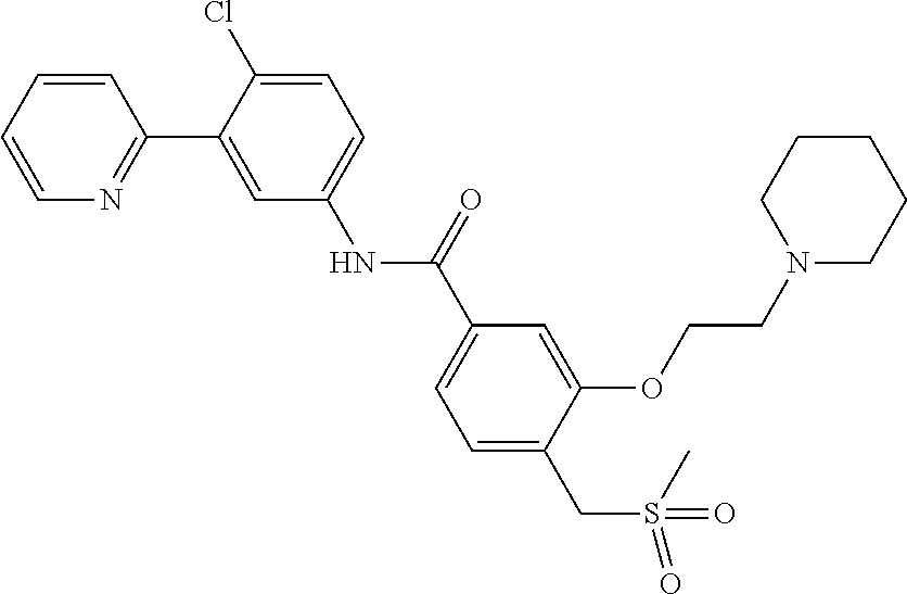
C1=CC=CN=C1C1=CC(NC(C2=CC=C(CS(=O)(C)=O)C(OCCN3CCCCC3)=C2)=O)=CC=C1Cl
